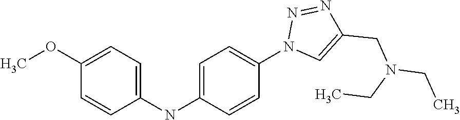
C1(OC)=CC=C(NC2=CC=C(N3C=C(CN(CC)CC)N=N3)C=C2)C=C1
